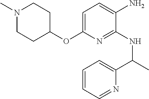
C1=C(OC2CCN(C)CC2)N=C(NC(C2=CC=CC=N2)C)C(N)=C1
